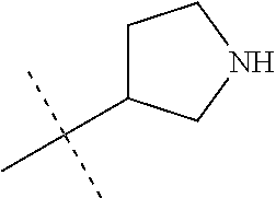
C1(C(C)(C)C)CCNC1
